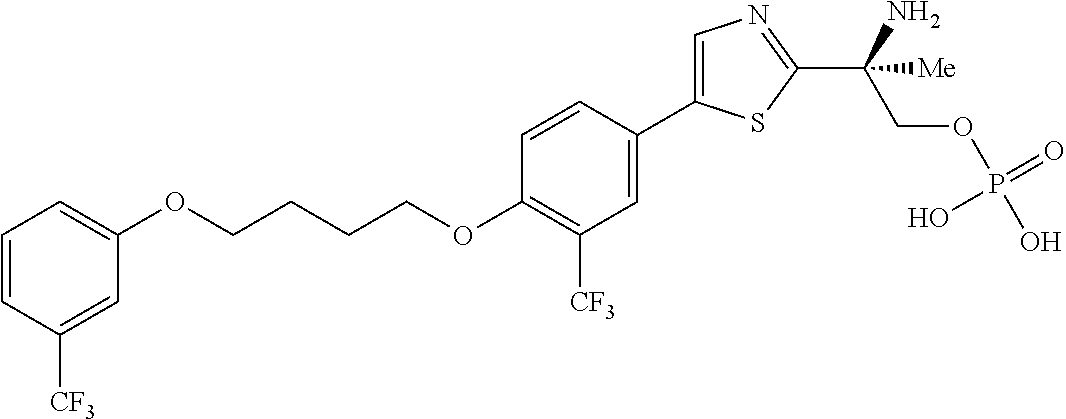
C1(OCCCCOC2=C([CF3])C=C(C3=CN=C(C(N)(COP(=O)(O)O)[Me])S3)C=C2)=CC=CC([CF3])=C1
